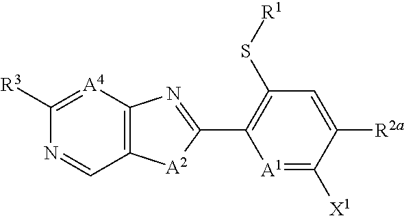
[A1]1=C([X1])C([R2a])=CC(S[R1])=C1C1=NC2=C([A2]1)C=NC([R3])=[A4]2
